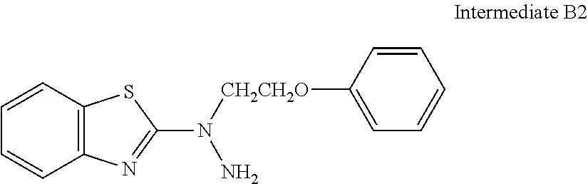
C1=CC2=C(C=C1)N=C(N([CH2CH2O]C1=CC=CC=C1)N)S2
